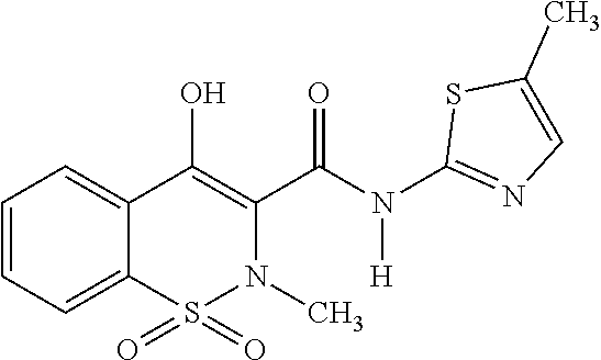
C1=CC=C2C(=C1)C(O)=C(C(N([H])C1=NC=C(C)S1)=O)N(C)S2(=O)=O
